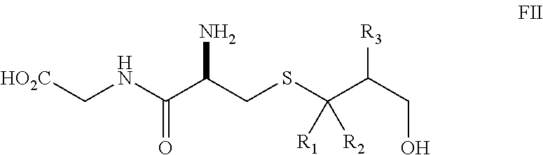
[HO2C]CNC(C(CSC(C(CO)[R3])([R1])[R2])N)=O
